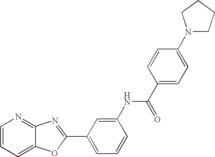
C1=CC=C2C(=N1)N=C(C1=CC=CC(NC(C3=CC=C(N4CCCC4)C=C3)=O)=C1)O2
